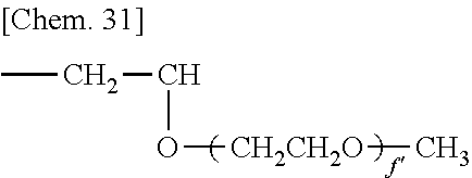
CCCO[CH2CH2O]C
